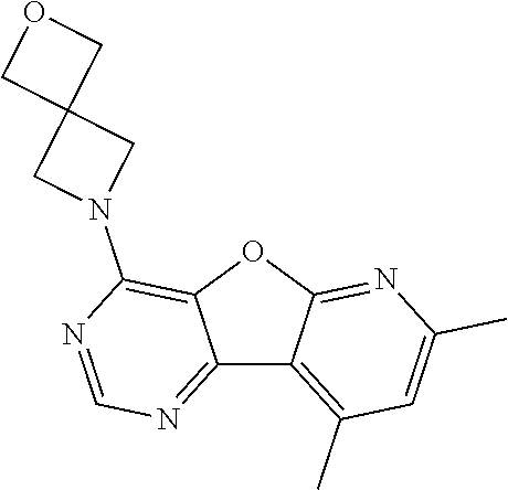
C12=NC=NC(N3CC4(C3)COC4)=C1OC1=NC(C)=CC(C)=C21
